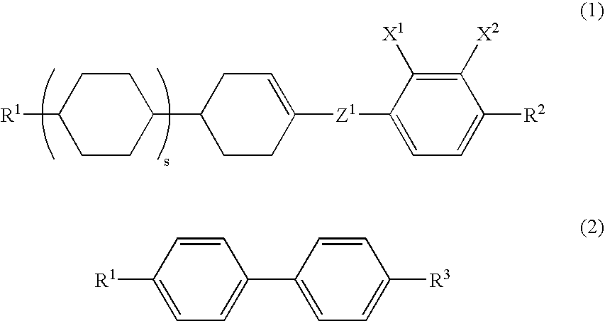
C1CC([R1])CCC1C1CCC([Z1]C2=CC=C([R2])C([X2])=C2[X1])=CC1.C1=CC([R1])=CC=C1C1=CC=C([R3])C=C1
